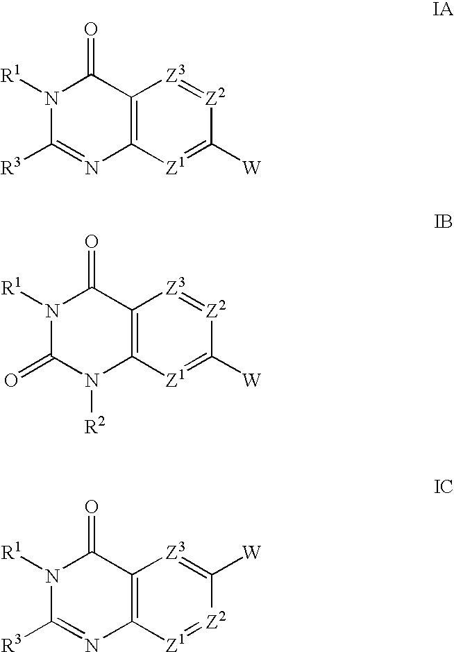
N1([R1])C([R3])=NC2=C(C1=O)[Z3]=[Z2]C([W])=[Z1]2.N1([R1])C(=O)N([R2])C2=C(C1=O)[Z3]=[Z2]C([W])=[Z1]2.N1([R1])C([R3])=NC2=C(C1=O)[Z3]=C([W])[Z2]=[Z1]2
